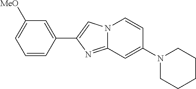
C1(C2=CN3C(=N2)C=C(N2CCCCC2)C=C3)=CC([MeO])=CC=C1
